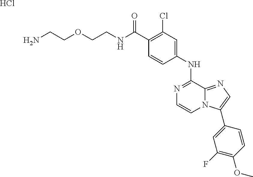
C1(C(NCCOCCN)=O)=C(Cl)C=C(NC2=NC=CN3C2=NC=C3C2=CC(F)=C(OC)C=C2)C=C1.Cl
